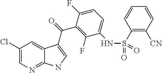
C1(Cl)=CN=C2C(=C1)C(C(=O)C1=C(F)C(NS(=O)(=O)C3=C([CN])C=CC=C3)=CC=C1F)=CN2
